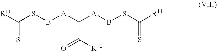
S(C(=S)[R11])B[A]C([A]BSC([R11])=S)C(=O)[R10]
